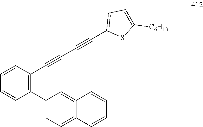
C1(C2=C(C#CC#CC3=CC=C([C6H13])S3)C=CC=C2)=CC=C2C(=C1)C=CC=C2
